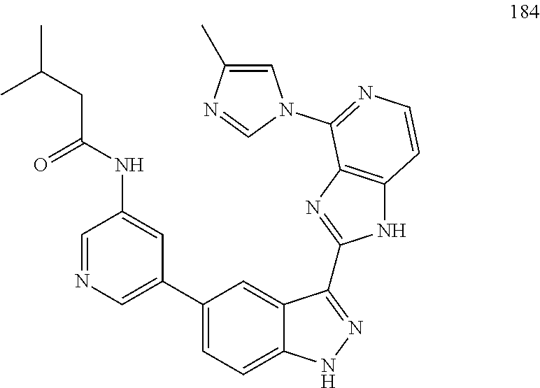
C1=NC=C(C2=CC=C3C(=C2)C(C2=NC4=C(N2)C=CN=C4N2C=C(C)N=C2)=NN3)C=C1NC(CC(C)C)=O
